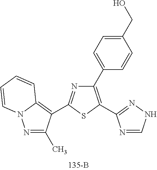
C1(C2=CC=C(CO)C=C2)=C(C2=NNC=N2)SC(C2=C3N(N=C2C)C=CC=C3)=N1
